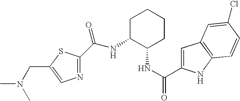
N(C1C(NC(=O)C2=CC3=C(N2)C=CC(Cl)=C3)CCCC1)C(C1=NC=C(CN(C)C)S1)=O
